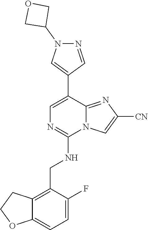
C1(C2=CN=C(NCC3=C4C(=CC=C3F)OCC4)N3C2=NC([CN])=C3)=CN(C2COC2)N=C1
